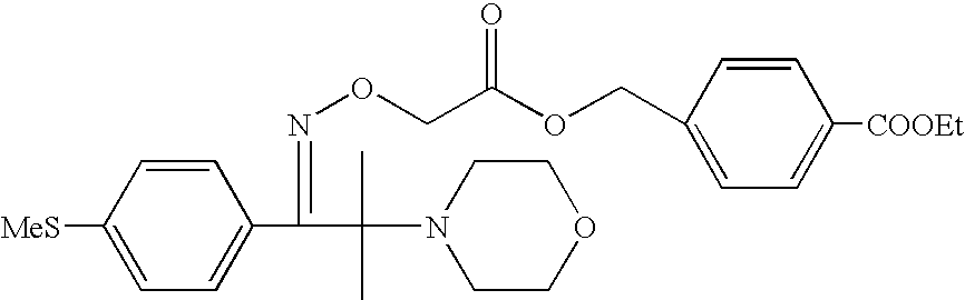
[MeS]C1=CC=C(C(=NOCC(OCC2=CC=C([COOEt])C=C2)=O)C(C)(C)N2CCOCC2)C=C1
